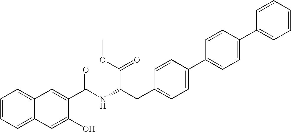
C1=CC=C2C(=C1)C=C(C(NC(CC1=CC=C(C3=CC=C(C4=CC=CC=C4)C=C3)C=C1)C(=O)OC)=O)C(O)=C2
